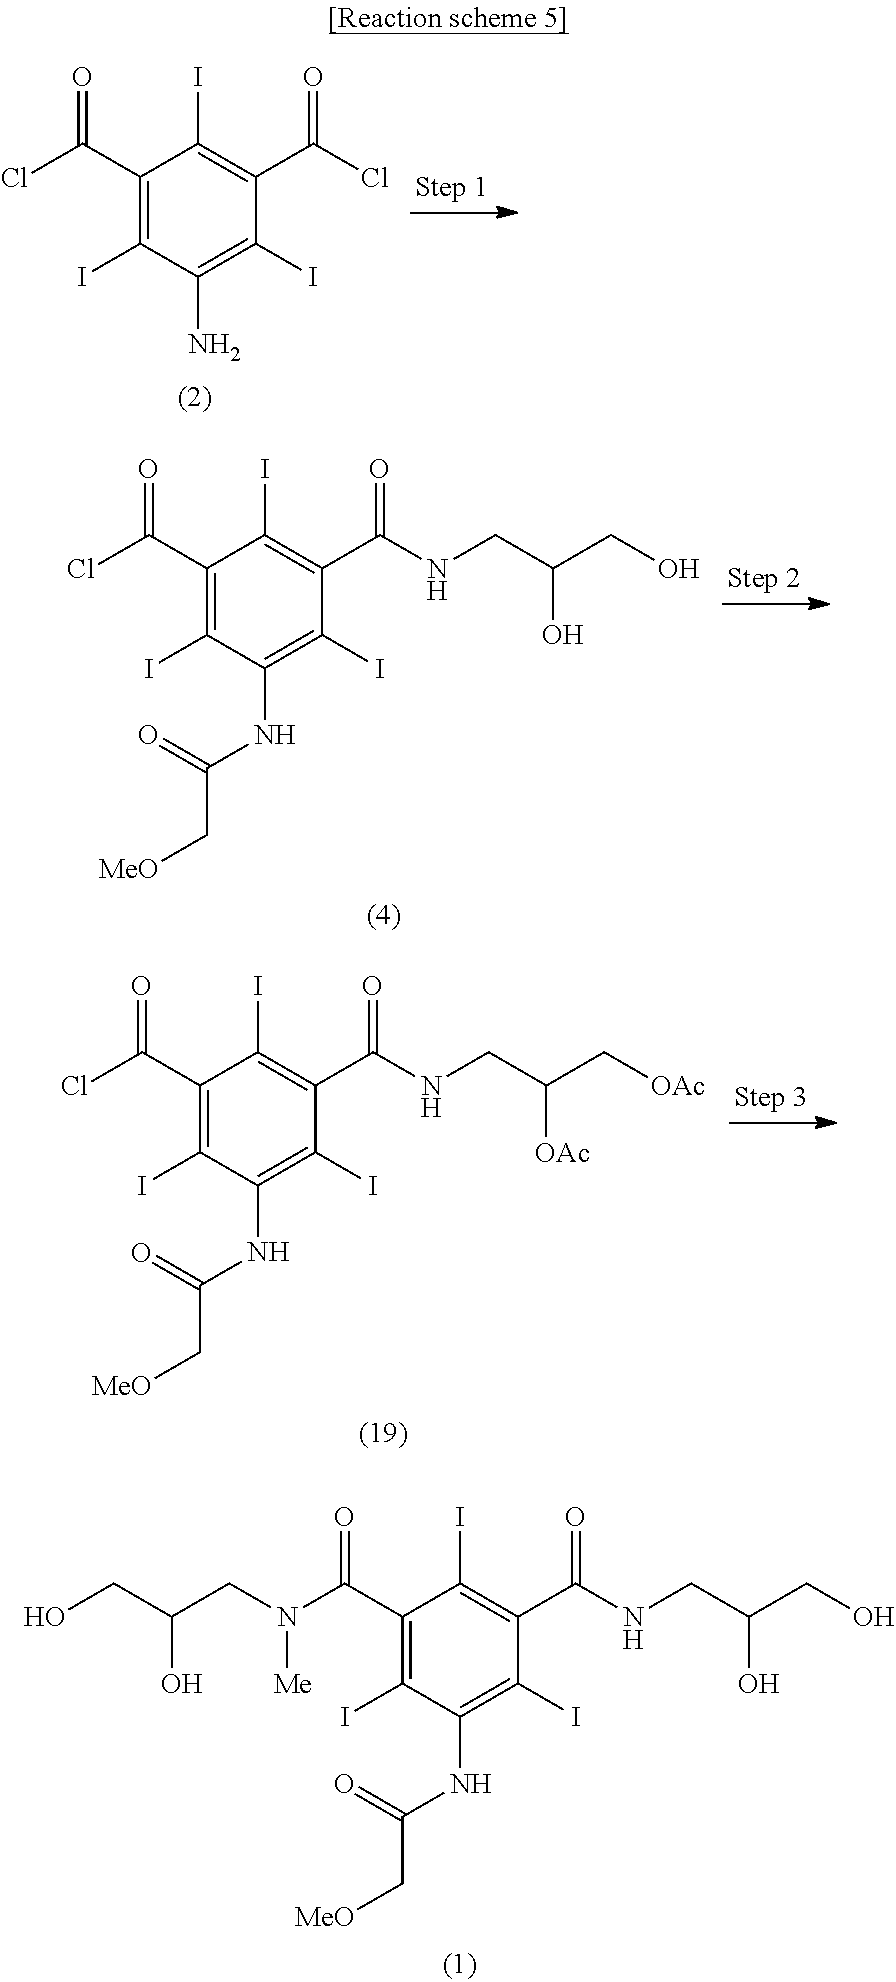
C1(C(N(CC(CO)O)[Me])=O)=C(I)C(NC(C[MeO])=O)=C(I)C(C(NCC(CO)O)=O)=C1I.C1(C(Cl)=O)=C(I)C(N)=C(I)C(C(Cl)=O)=C1I.C1(C(Cl)=O)=C(I)C(NC(C[MeO])=O)=C(I)C(C(NCC(CO)O)=O)=C1I.C1(C(Cl)=O)=C(I)C(NC(C[MeO])=O)=C(I)C(C(NCC(C[OAc])[OAc])=O)=C1I
